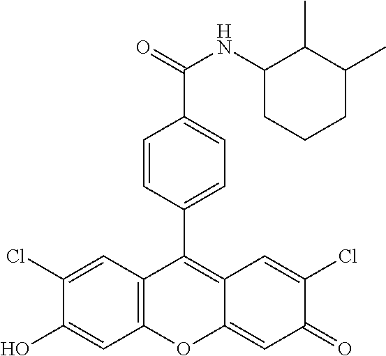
C12=C(C=C(Cl)C(O)=C1)C(C1=CC=C(C(=O)NC3CCCC(C)C3C)C=C1)=C1C(=CC(=O)C(Cl)=C1)O2
